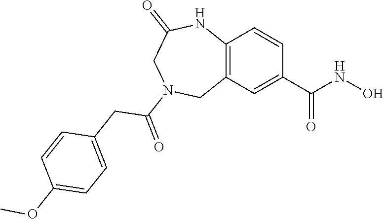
C12=C(C=C(C(NO)=O)C=C1)CN(C(=O)CC1=CC=C(OC)C=C1)CC(=O)N2
